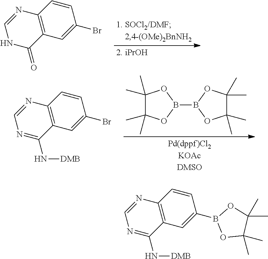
C1=CC2=C(C=C1Br)C(=O)NC=N2.C1=CC2=C(C=C1Br)C(N[DMB])=NC=N2.B1(B2OC(C)(C)C(C)(C)O2)OC(C)(C)C(C)(C)O1.C1=CC2=C(C=C1B1OC(C)(C)C(C)(C)O1)C(N[DMB])=NC=N2
